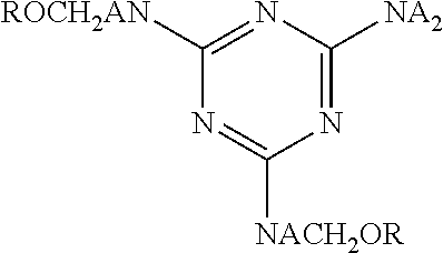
C1([ROCH2AN])=NC([NA2])=NC([NACH2OR])=N1
